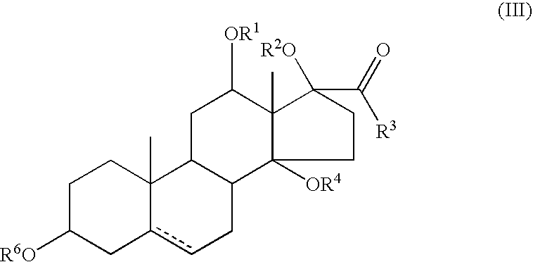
C1C([R6O])Cc2cCC3C(C2(C)C1)CC([OR1])C1(C)C3([OR4])CCC1(C(=O)[R3])[R2O]
